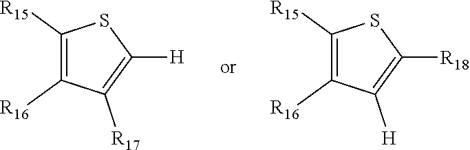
C1([R15])=C([R16])C([R17])=C([H])S1.C1([R15])=C([R16])C([H])=C([R18])S1
